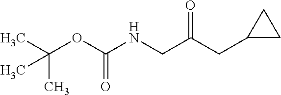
C(=O)(NCC(CC1CC1)=O)OC(C)(C)C
